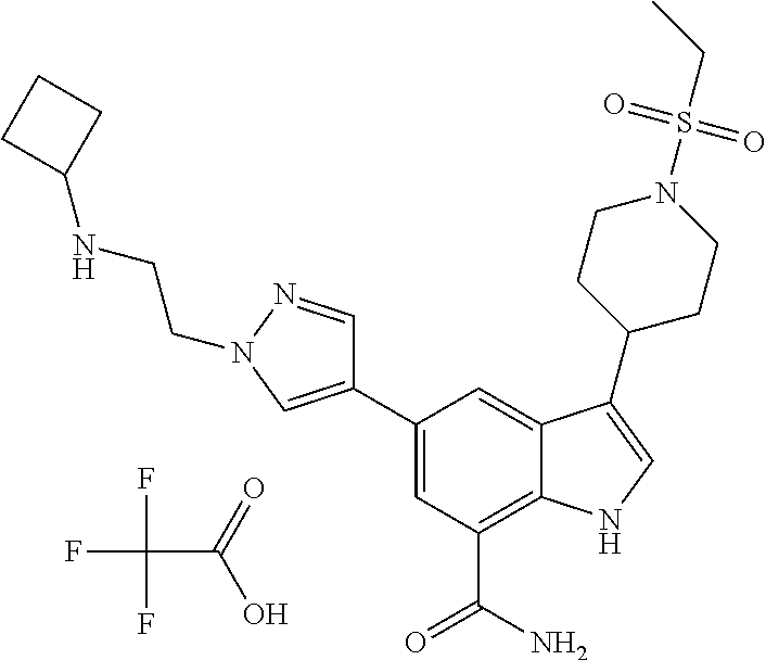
C1(C2=CN(CCNC3CCC3)N=C2)=CC(C(N)=O)=C2C(=C1)C(C1CCN(S(CC)(=O)=O)CC1)=CN2.FC(F)(F)C(O)=O
